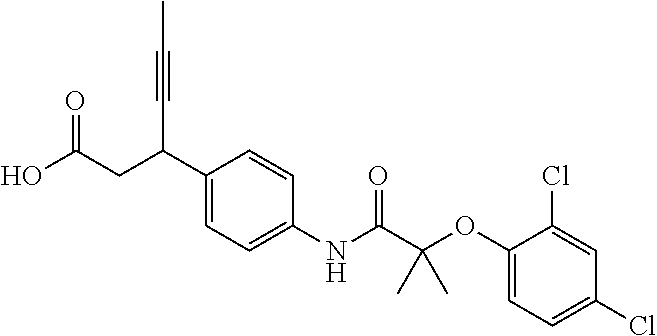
C1(C(CC(O)=O)C#CC)=CC=C(NC(C(OC2=CC=C(Cl)C=C2Cl)(C)C)=O)C=C1
